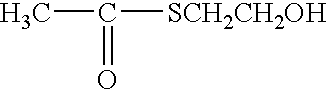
CC(=O)[SCH2CH2OH]
